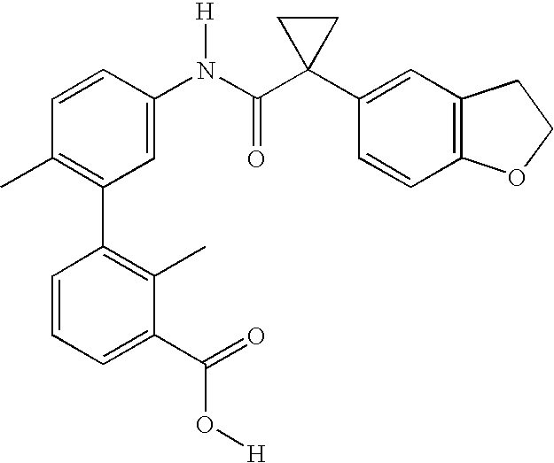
C1(N(C(C2(C3=CC4=C(C=C3)OCC4)CC2)=O)[H])=CC(C2=C(C)C(C(O[H])=O)=CC=C2)=C(C)C=C1
